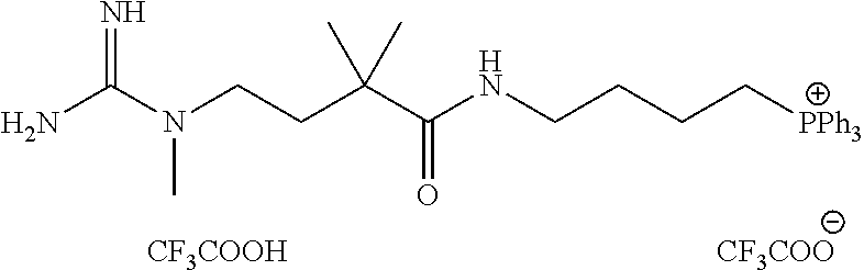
C(N(CCC(C(NCCCC[PPh3])=O)(C)C)C)(N)=N.[CF3COO].[CF3COOH]
